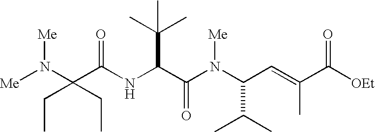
C(NC(C(N(C(C=C(C([OEt])=O)C)C(C)C)[Me])=O)C(C)(C)C)(=O)C(N([Me])[Me])(CC)CC
